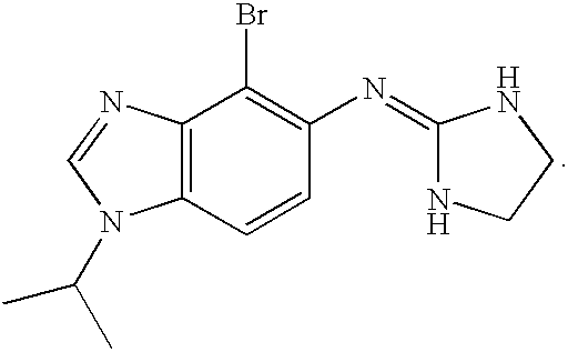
C12=C(N=CN1C(C)C)C(Br)=C(N=C1NCCN1)C=C2
